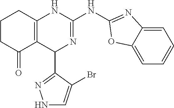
C1CC(=O)C2=C(C1)NC(NC1=NC3=CC=CC=C3O1)=NC2C1=NNC=C1Br
